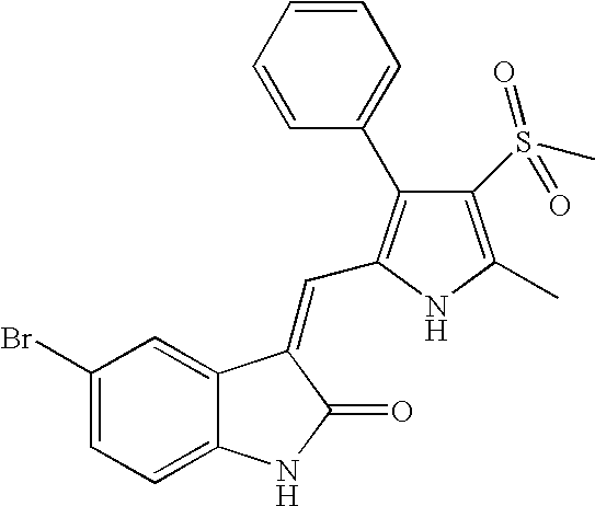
C1(Br)=CC=C2C(=C1)C(=CC1=C(C3=CC=CC=C3)C(S(C)(=O)=O)=C(C)N1)C(=O)N2
